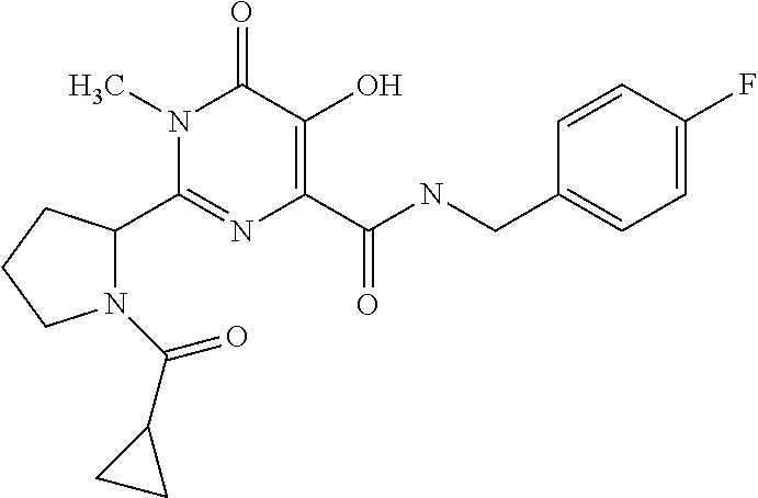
N1(C(=O)C2CC2)C(C2=NC(C(NCC3=CC=C(F)C=C3)=O)=C(O)C(=O)N2C)CCC1
